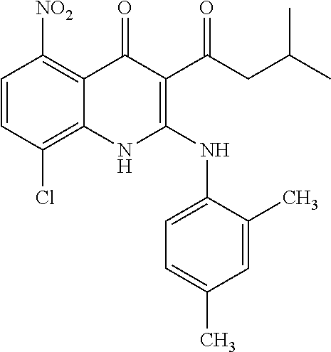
C1=CC(Cl)=C2C(=C1[NO2])C(=O)C(C(CC(C)C)=O)=C(NC1=CC=C(C)C=C1C)N2
